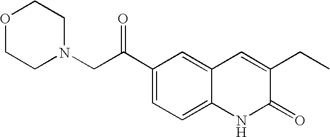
C(C1=CC=C2C(=C1)C=C(CC)C(=O)N2)(=O)CN1CCOCC1
